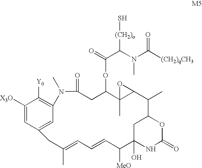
C1([X3O])=CC2=CC(=C1[Y0])N(C)C(=O)CC(OC(C(N(C([(CH2)qCH3])=O)C)[(CH2)o]S)=O)C1(C)C(O1)C(C)C1CC(O)(NC(=O)O1)C([MeO])C=CC=C(C)C2
